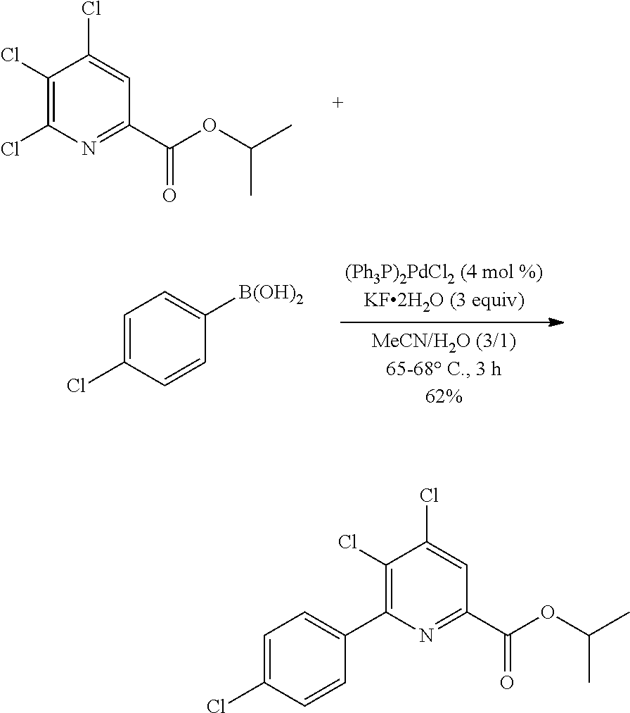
C1(Cl)=C(C2=CC=C(Cl)C=C2)N=C(C(=O)OC(C)C)C=C1Cl.C1(Cl)=C(Cl)N=C(C(=O)OC(C)C)C=C1Cl.C1=C(Cl)C=CC([B(OH)2])=C1
